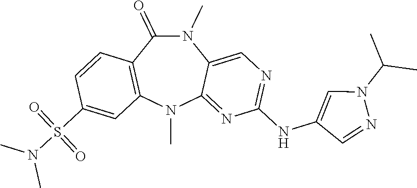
N1(C)C(=O)C2=C(N(C)C3=NC(NC4=CN(C(C)C)N=C4)=NC=C13)C=C(S(N(C)C)(=O)=O)C=C2
